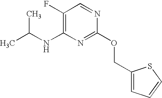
C1(F)=C(NC(C)C)N=C(OCC2=CC=CS2)N=C1
